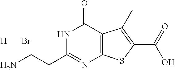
C(C1=NC2=C(C(=O)N1)C(C)=C(C(=O)O)S2)CN.[H]Br
